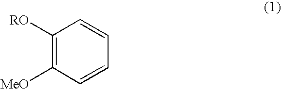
C1([RO])=C([MeO])C=CC=C1
